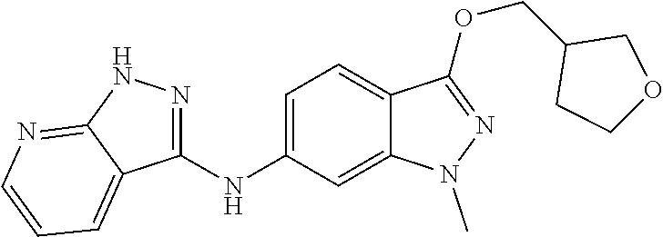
C1(NC2=CC=C3C(=C2)N(C)N=C3OCC2CCOC2)=NNC2=NC=CC=C12
